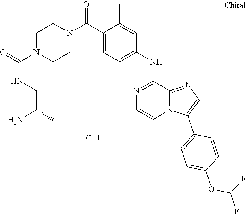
N1=C(NC2=CC=C(C(N3CCN(C(=O)NCC(N)C)CC3)=O)C(C)=C2)C2=NC=C(C3=CC=C(OC(F)F)C=C3)N2C=C1.Cl
